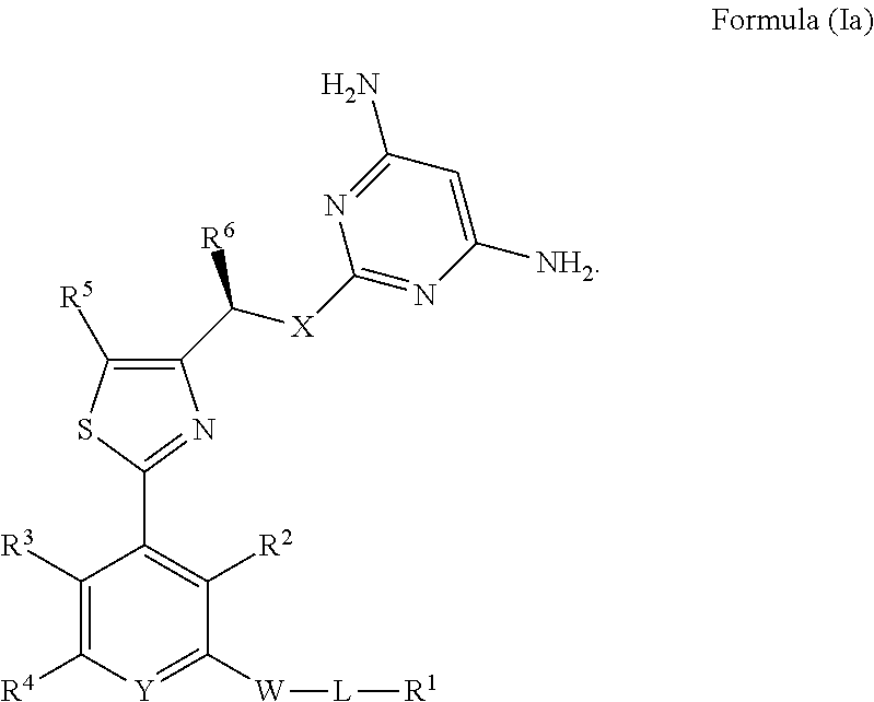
C1([R3])=C([R4])[Y]=C([W][L][R1])C([R2])=C1C1=NC(C([X]C2=NC([NH2])=CC(N)=N2)[R6])=C([R5])S1
